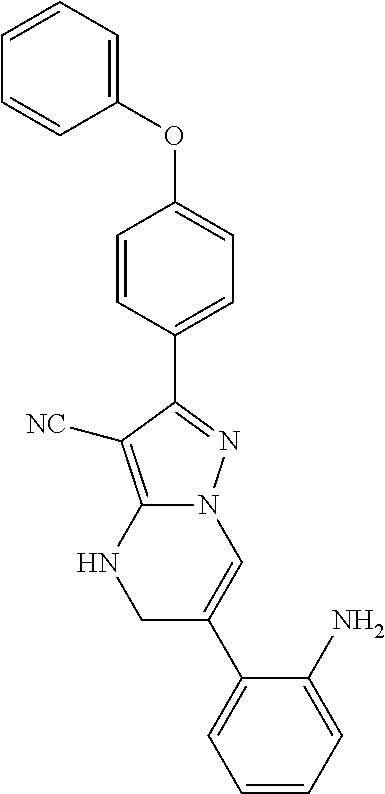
C1C(C2=CC=CC=C2N)=CN2C(=C([NC])C(C3=CC=C(OC4=CC=CC=C4)C=C3)=N2)N1
